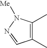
C1(C)=C(C)N([Me])N=C1
